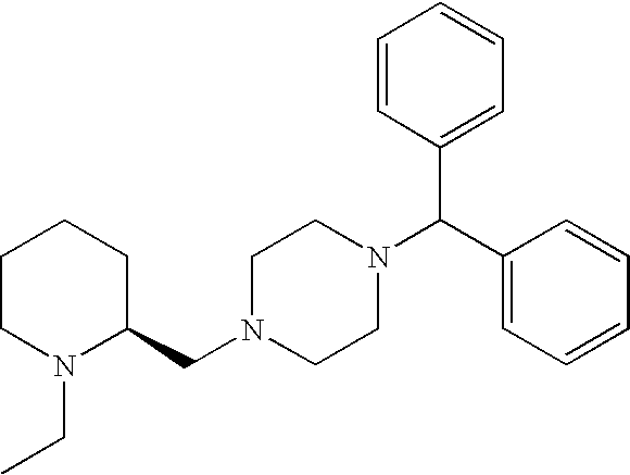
C1CN(CC)C(CN2CCN(C(C3=CC=CC=C3)C3=CC=CC=C3)CC2)CC1
